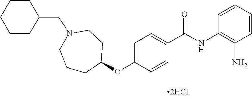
C1=CC=CC(N)=C1NC(C1=CC=C(OC2CCN(CC3CCCCC3)CCC2)C=C1)=O
